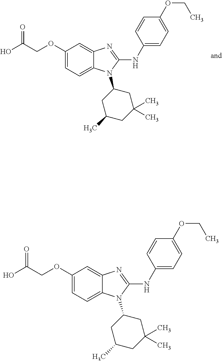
C1(OCC(O)=O)=CC=C2C(=C1)N=C(NC1=CC=C(OCC)C=C1)N2C1CC(C)CC(C)(C)C1.C1(OCC(O)=O)=CC=C2C(=C1)N=C(NC1=CC=C(OCC)C=C1)N2C1CC(C)CC(C)(C)C1
